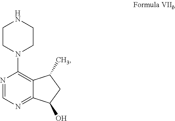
N1CCN(C2=C3C(=NC=N2)C(O)CC3C)CC1
